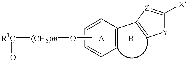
[R1C]([(CH2)m]OC)=O.C1=CC(C2=C[Y]C([X])=[Z]2)=CC=C1.[A].B
